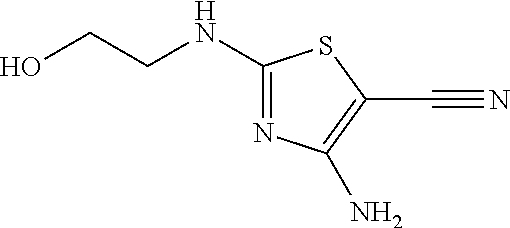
OCCNC1=NC(N)=C(C#N)S1
